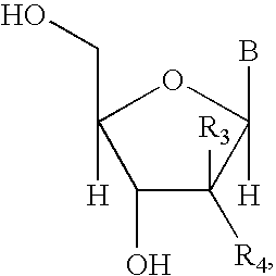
C1(O)C([R4])([R3])C([H])(B)OC1([H])CO
